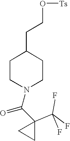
C1CN(C(C2(C(F)(F)F)CC2)=O)CCC1CCO[Ts]
